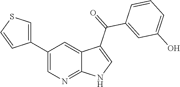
C1(C2=CSC=C2)=CN=C2C(=C1)C(C(=O)C1=CC(O)=CC=C1)=CN2
